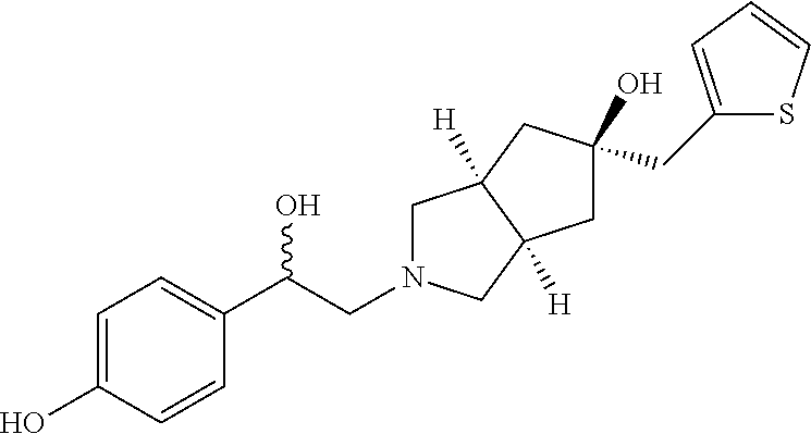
C1=C(O)C=CC(C(CN2CC3([H])C([H])(C2)CC(CC2=CC=CS2)(O)C3)O)=C1
